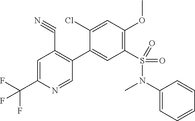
C1(C#N)=C(C2=CC(S(N(C)C3=CC=CC=C3)(=O)=O)=C(OC)C=C2Cl)C=NC(C(F)(F)F)=C1
